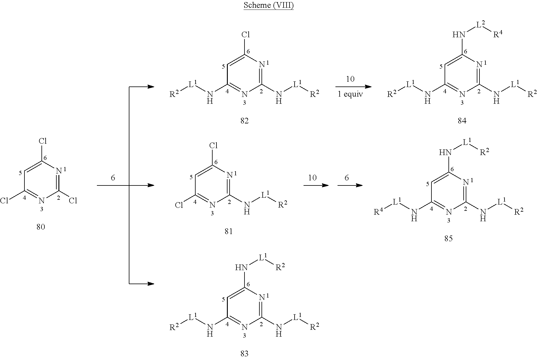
C1(Cl)=CC(Cl)=NC(Cl)=N1.C1(Cl)=CC(Cl)=NC(N[L1][R2])=N1.C1(Cl)=CC(N[L1][R2])=NC(N[L1][R2])=N1.C1(N[L1][R2])=CC(N[L1][R2])=NC(N[L1][R2])=N1.C1(N[L2][R4])=CC(N[L1][R2])=NC(N[L1][R2])=N1.C1(N[L1][R2])=CC(N[L1][R4])=NC(N[L1][R2])=N1
